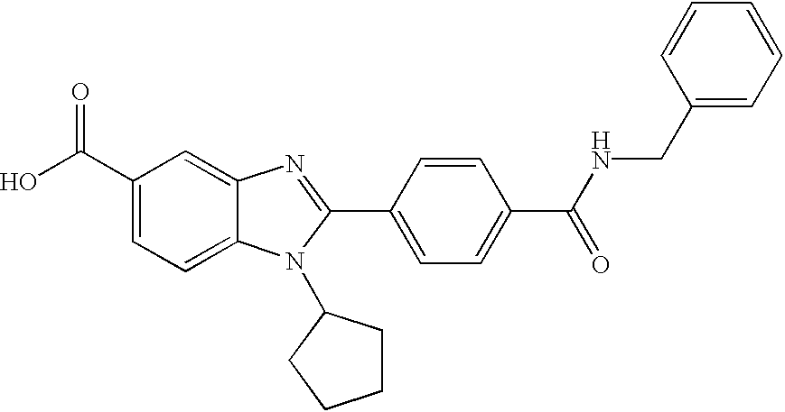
C1(C(O)=O)=CC=C2C(=C1)N=C(C1=CC=C(C(NCC3=CC=CC=C3)=O)C=C1)N2C1CCCC1
